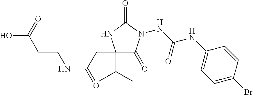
C1(C(C)C)(CC(NCCC(O)=O)=O)C(=O)N(NC(NC2=CC=C(Br)C=C2)=O)C(=O)N1
